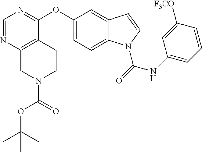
C1=NC2=C(C(OC3=CC=C4C(=C3)C=CN4C(=O)NC3=CC=CC([F3CO])=C3)=N1)CCN(C(=O)OC(C)(C)C)C2
